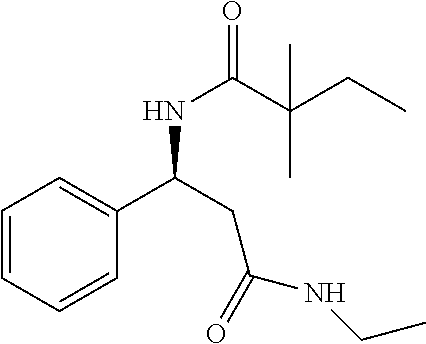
N(C(C(CC)(C)C)=O)C(C1=CC=CC=C1)CC(NCC)=O
